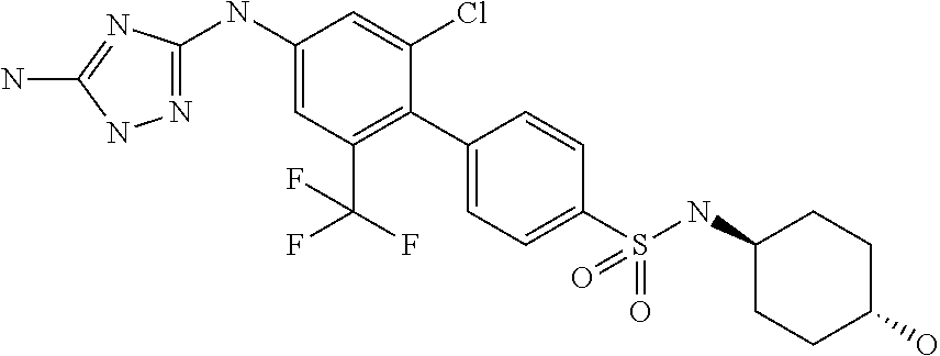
C1(NC2=NNC(N)=N2)=CC(C(F)(F)F)=C(C2=CC=C(S(NC3CCC(O)CC3)(=O)=O)C=C2)C(Cl)=C1
